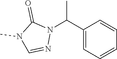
C1(C(N2C(=O)N(C)C=N2)C)=CC=CC=C1
